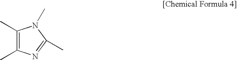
C1(C)=C(C)N=C(C)N1C
